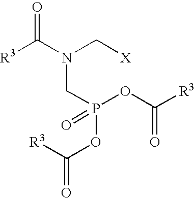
N(CP(OC([R3])=O)(OC(=O)[R3])=O)(C[X])C([R3])=O
